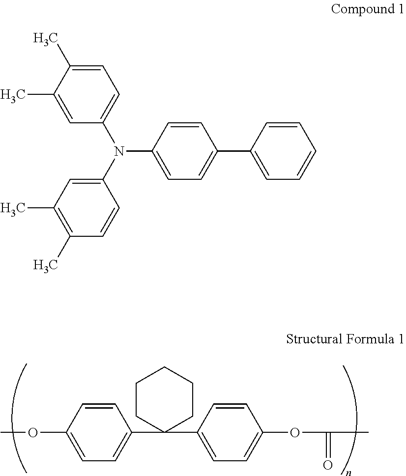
COC1=CC=C(C2(C3=CC=C(OC(=O)C)C=C3)CCCCC2)C=C1.C1(C2=CC=C(N(C3=CC=C(C)C(C)=C3)C3=CC(C)=C(C)C=C3)C=C2)=CC=CC=C1
